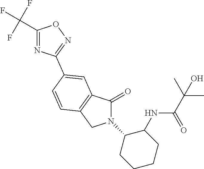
C1(=O)N(C2CCCCC2NC(C(C)(C)O)=O)CC2=C1C=C(C1=NOC(C(F)(F)F)=N1)C=C2
